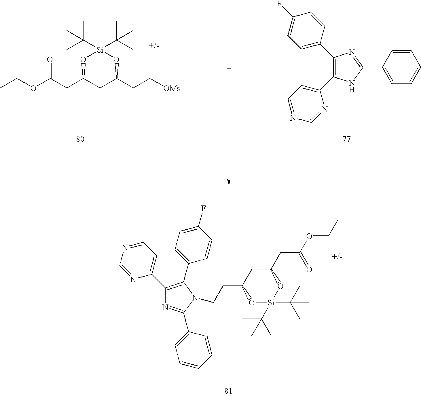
CCOC(CC1CC(CC[OMs])O[Si](C(C)(C)C)(C(C)(C)C)O1)=O.C1(C2=CC=C(F)C=C2)=C(C2=CC=NC=N2)NC(C2=CC=CC=C2)=N1.C1(C2=CC=NC=N2)=C(C2=CC=C(F)C=C2)N(CCC2CC(CC(=O)OCC)O[Si](C(C)(C)C)(C(C)(C)C)O2)C(C2=CC=CC=C2)=N1
